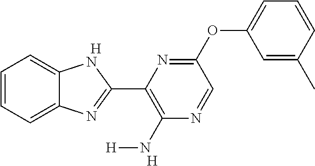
C1=CC=C2C(=C1)NC(C1=C(N[H])N=CC(OC3=CC=CC(C)=C3)=N1)=N2.[H].[H]
